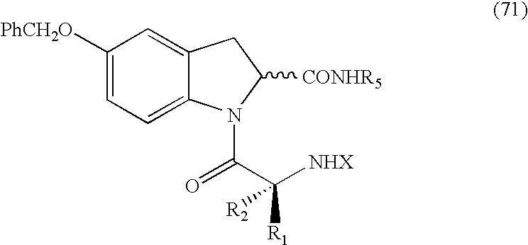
C1([PhCH2O])=CC=C2C(=C1)CC([CONHR5])N2C(C([NHX])([R1])[R2])=O
